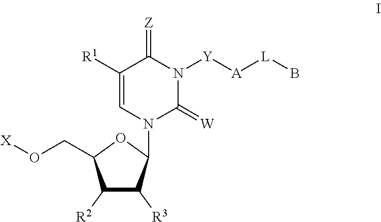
C1([R2])C([R3])C(N2C(=[W])N([Y][A][L]B)C(=[Z])C([R1])=C2)OC1CO[X]
